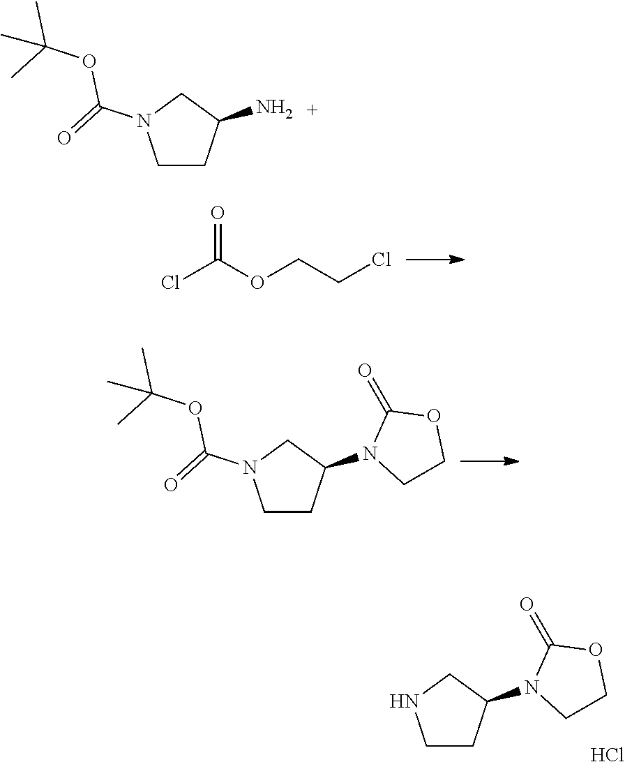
ClC(OCCCl)=O.C1CC(N2CCOC2=O)CN1C(=O)OC(C)(C)C.C1CC(N2CCOC2=O)CN1.Cl.C1CC(N)CN1C(=O)OC(C)(C)C
